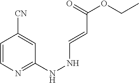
C1=CN=C(NNC=CC(OCC)=O)C=C1[CN]
